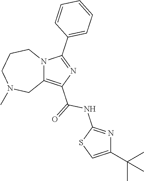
C12=C(C(=O)NC3=NC(C(C)(C)C)=CS3)N=C(C3=CC=CC=C3)N1CCCN(C)C2
